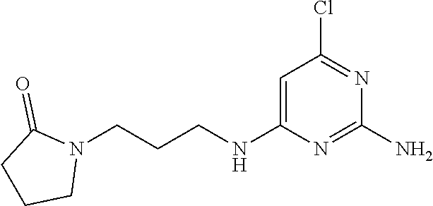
C(CCNC1=CC(Cl)=NC(N)=N1)N1C(=O)CCC1
